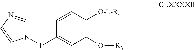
N1([L]C2=CC(O[R3])=C([O-L-R4])C=C2)C=NC=C1
